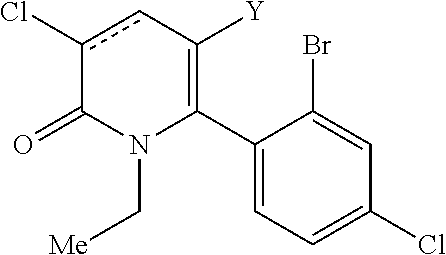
C1(C2=C([Y])cc(Cl)C(=O)N2C[Me])=CC=C(Cl)C=C1Br
